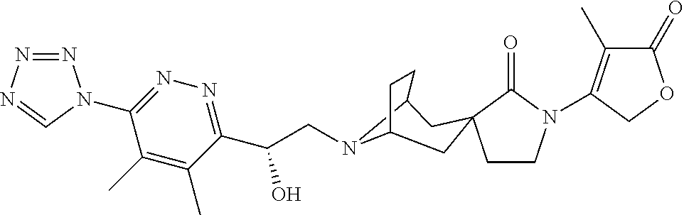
N1=NN=CN1C1=NN=C(C(CN2C3CC4(CC2CC3)CCN(C2=C(C)C(=O)OC2)C4=O)O)C(C)=C1C
